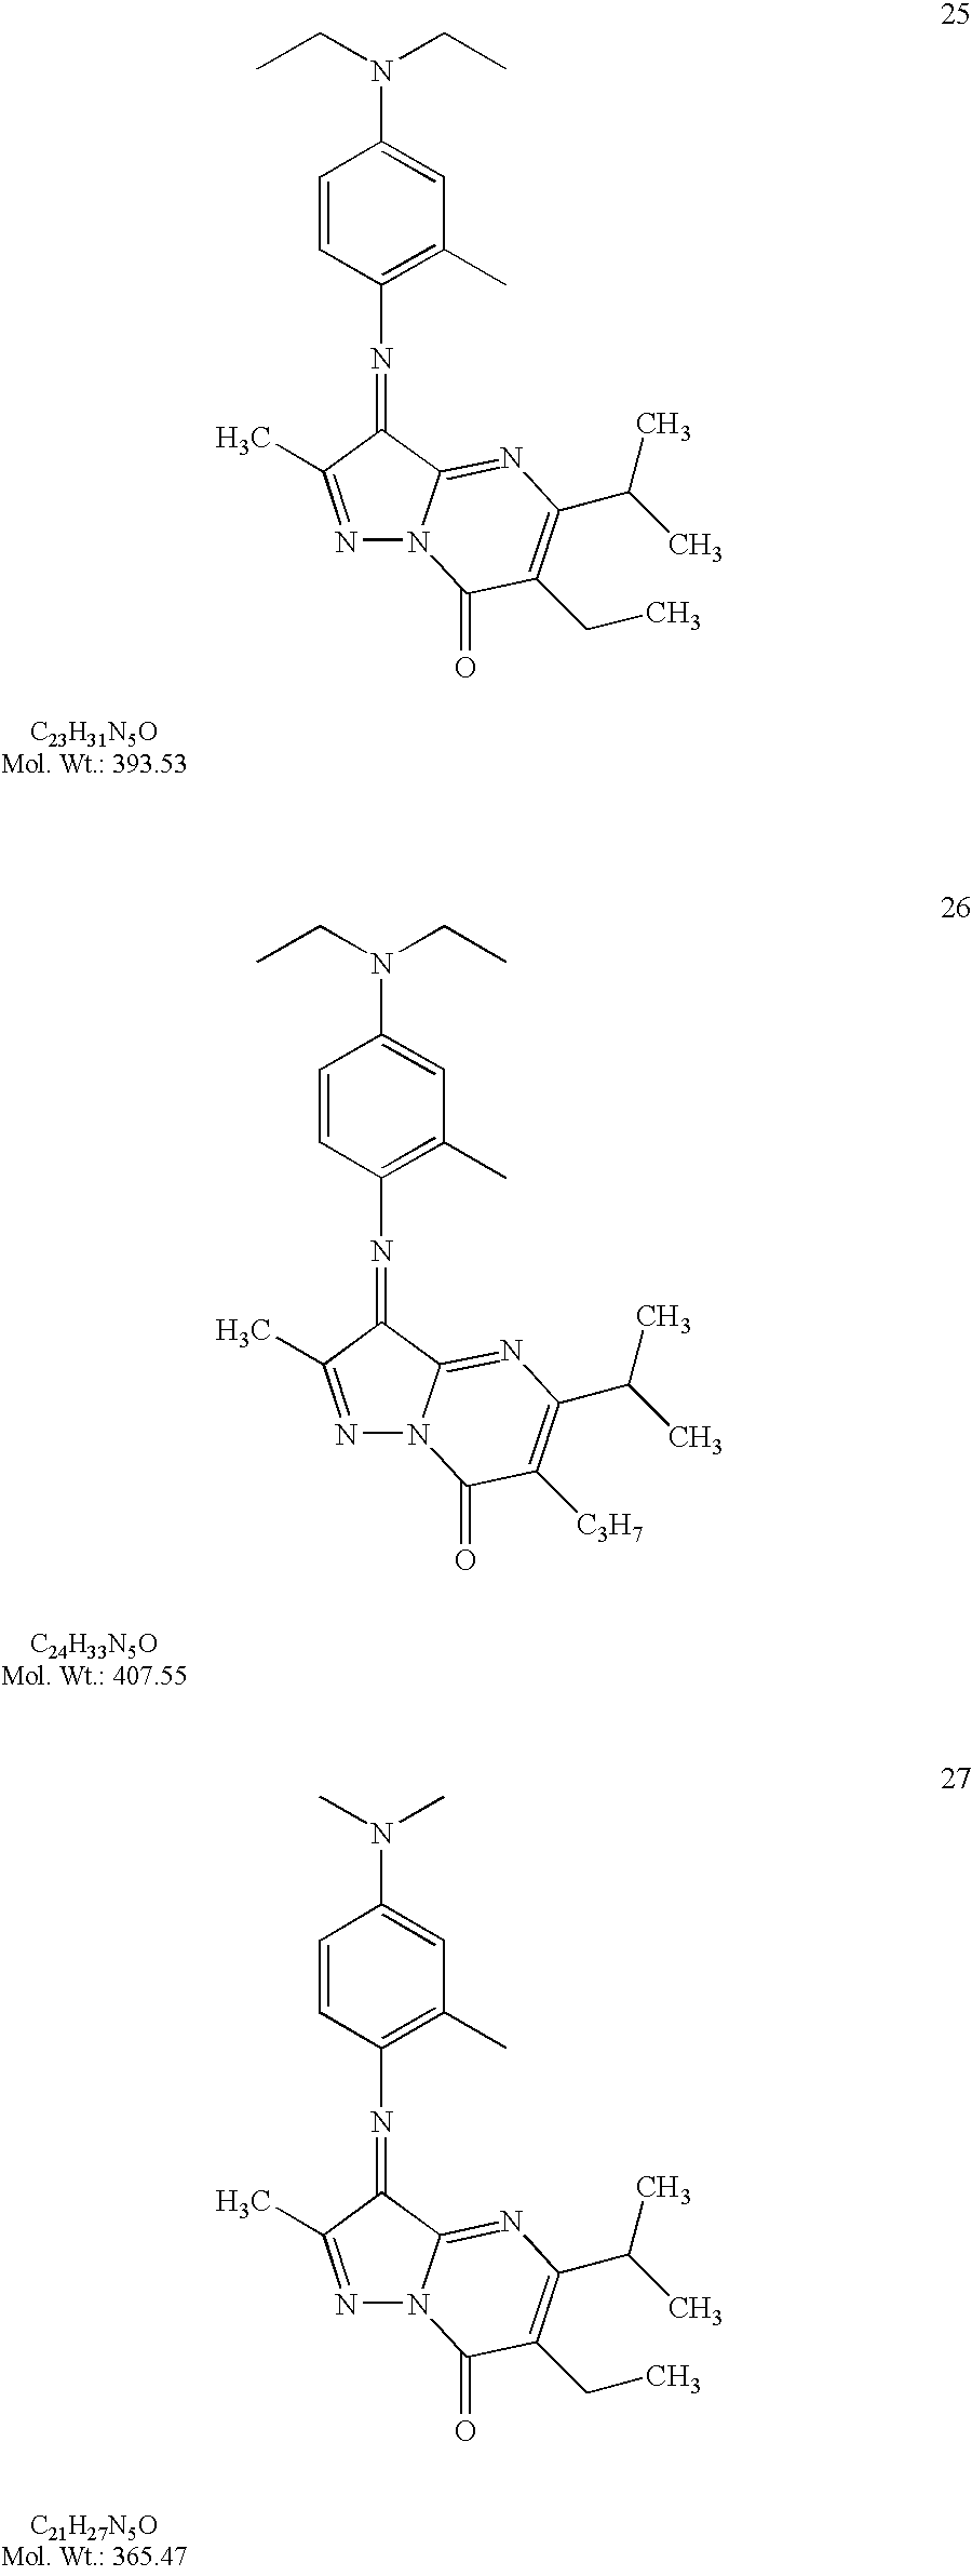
C1=CC(N=C2C3=NC(C(C)C)=C([C3H7])C(=O)N3N=C2C)=C(C)C=C1N(CC)CC.C1=CC(N=C2C3=NC(C(C)C)=C(CC)C(=O)N3N=C2C)=C(C)C=C1N(C)C.C1=CC(N=C2C3=NC(C(C)C)=C(CC)C(=O)N3N=C2C)=C(C)C=C1N(CC)CC
